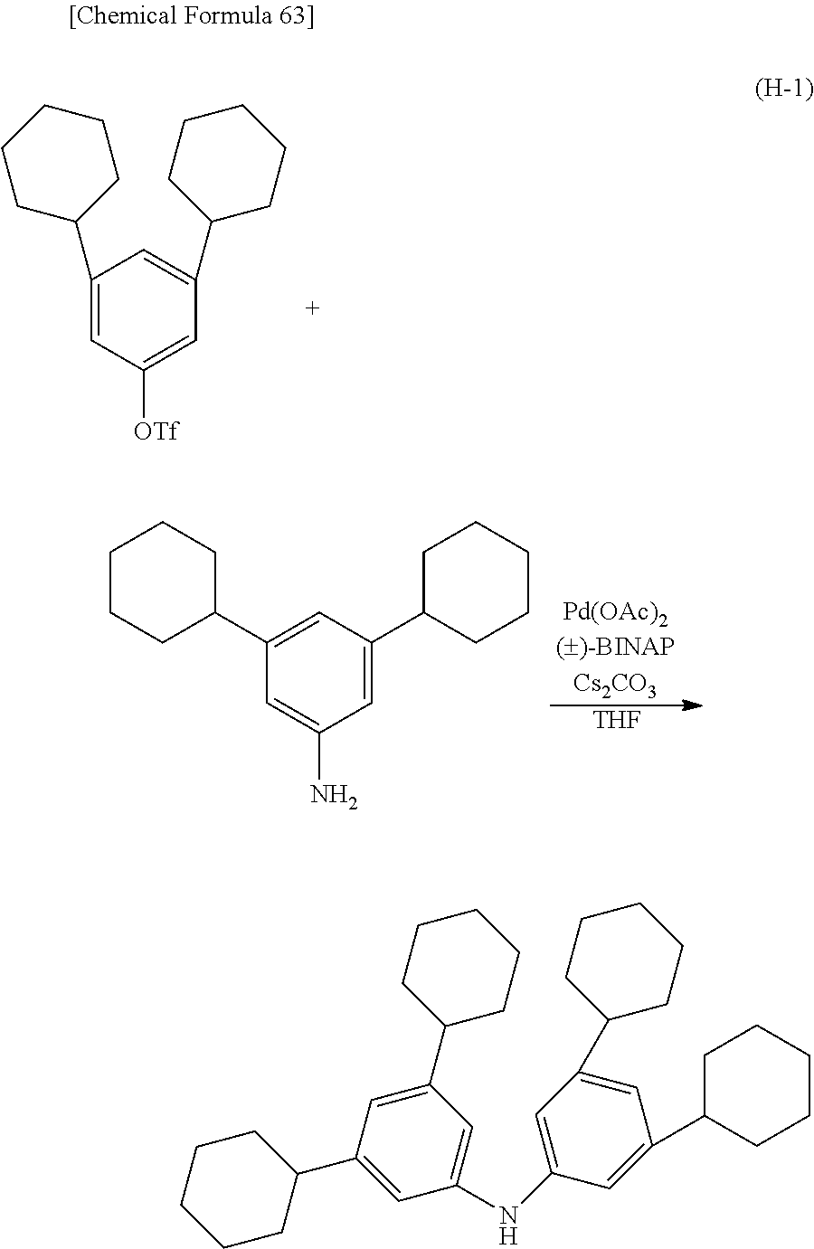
C1(C2CCCCC2)=CC([OTf])=CC(C2CCCCC2)=C1.[THF].C1=C(N)C=C(C2CCCCC2)C=C1C1CCCCC1.C1(C2CCCCC2)=CC(C2CCCCC2)=CC(NC2=CC(C3CCCCC3)=CC(C3CCCCC3)=C2)=C1
